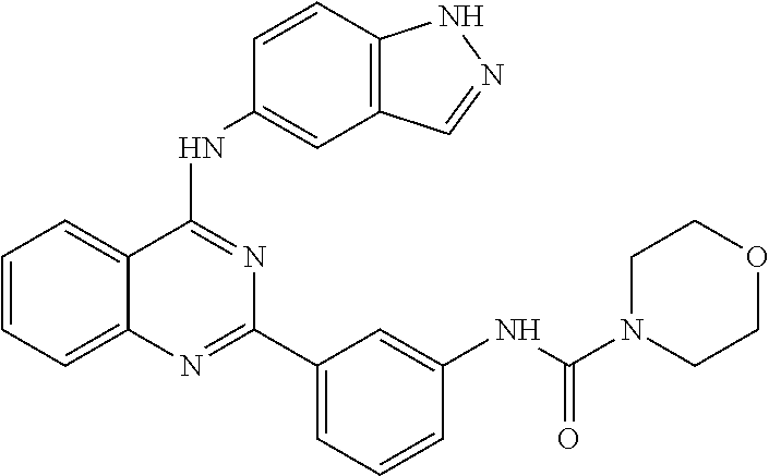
C1=CC=C2C(=C1)C(NC1=CC3=C(C=C1)NN=C3)=NC(C1=CC=CC(NC(=O)N3CCOCC3)=C1)=N2
